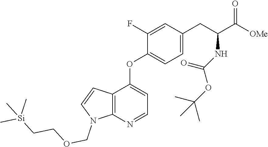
C12=C(N=CC=C1OC1=CC=C(CC(NC(OC(C)(C)C)=O)C([OMe])=O)C=C1F)N(COCC[Si](C)(C)C)C=C2
